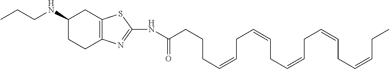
C1(NCCC)CCC2=C(C1)SC(NC(CCCC=CCC=CCC=CCC=CCC=CCC)=O)=N2
